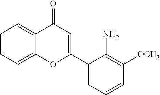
C1=CC=C2C(=C1)C(=O)C=C(C1=CC=CC([OCH3])=C1N)O2
